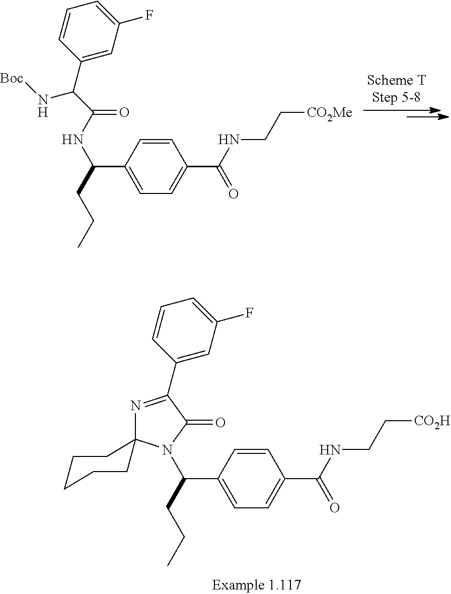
C1(C2=NC3(N(C(CCC)C4=CC=C(C(NCC[CO2H])=O)C=C4)C2=O)CCCCC3)=CC(F)=CC=C1.C1(C(C(NC(CCC)C2=CC=C(C(NCC[CO2Me])=O)C=C2)=O)N[Boc])=CC(F)=CC=C1
